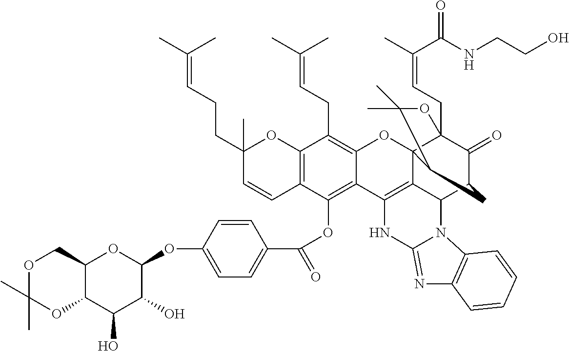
C12=C(C(OC(=O)C3=CC=C(OC4OC5C(C(O)C4O)OC(C)(C)OC5)C=C3)=C3C(=C1CC=C(C)C)OC14C5=C3NC3=NC6=C(N3C5C3C(=O)C1(CC=C(C(=O)NCCO)C)OC(C)(C)C4C3)C=CC=C6)C=CC(CCC=C(C)C)(C)O2
